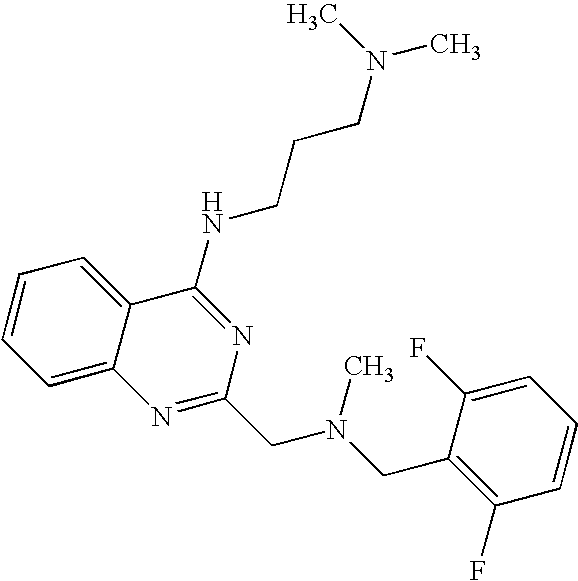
C1=CC=C2C(=C1)N=C(CN(CC1=C(F)C=CC=C1F)C)N=C2NCCCN(C)C
